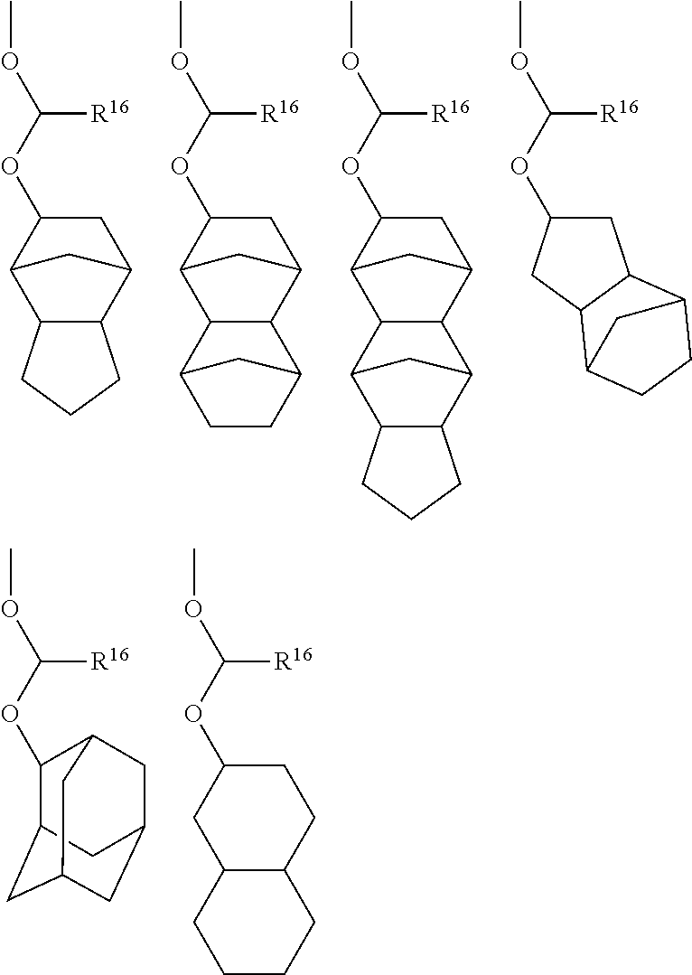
COC(OC1C2C3C(C(C1)C2)CCC3)[R16].COC(OC1C2C3C(C(C1)C2)C1CCC3C1)[R16].COC(OC1C2C3C(C(C1)C2)C1C2C(C3C1)CCC2)[R16].COC(OC1CC2C(C1)C1CCC2C1)[R16].COC(OC1C2CC3CC(CC1C3)C2)[R16].COC(OC1CC2C(CC1)CCCC2)[R16]
